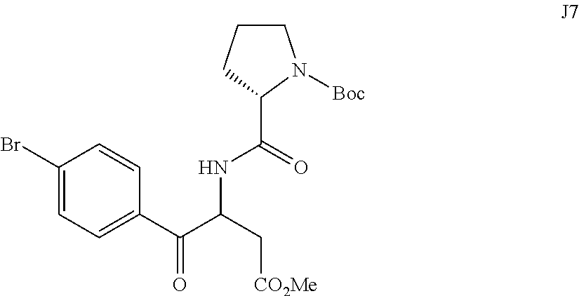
C1(Br)=CC=C(C(=O)C(NC(=O)C2CCCN2[Boc])C[CO2Me])C=C1
